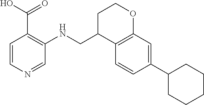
C1=CN=CC(NCC2C3=C(OCC2)C=C(C2CCCCC2)C=C3)=C1C(O)=O
